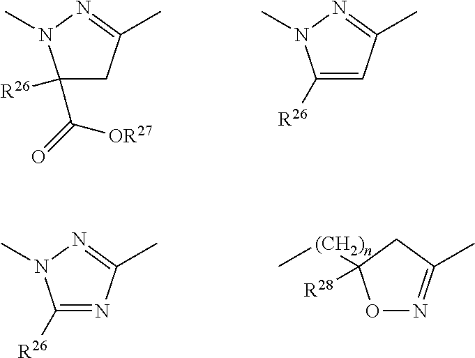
C1(C([OR27])=O)([R26])CC(C)=NN1C.C1([R26])=CC(C)=NN1C.C1([R26])=NC(C)=NN1C.O1N=C(C)CC1([(CH2)n]C)[R28]
